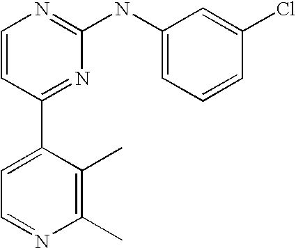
C1=CC(C2=CC=NC(C)=C2C)=NC(NC2=CC=CC(Cl)=C2)=N1
